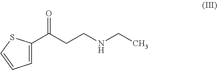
C(CCNCC)(C1=CC=CS1)=O
